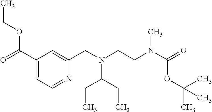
C1(C(=O)OCC)=CC=NC(CN(CCN(C(=O)OC(C)(C)C)C)C(CC)CC)=C1
